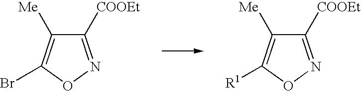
C1([COOEt])=NOC(Br)=C1[Me].C1([COOEt])=NOC([R1])=C1[Me]
